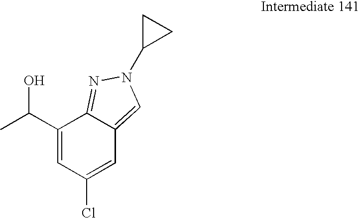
C1(C(C)O)=CC(Cl)=CC2=CN(C3CC3)N=C12
